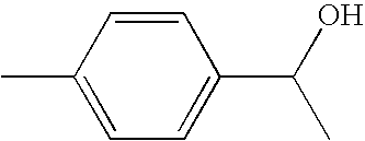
C1=CC(C)=CC=C1C(O)C
